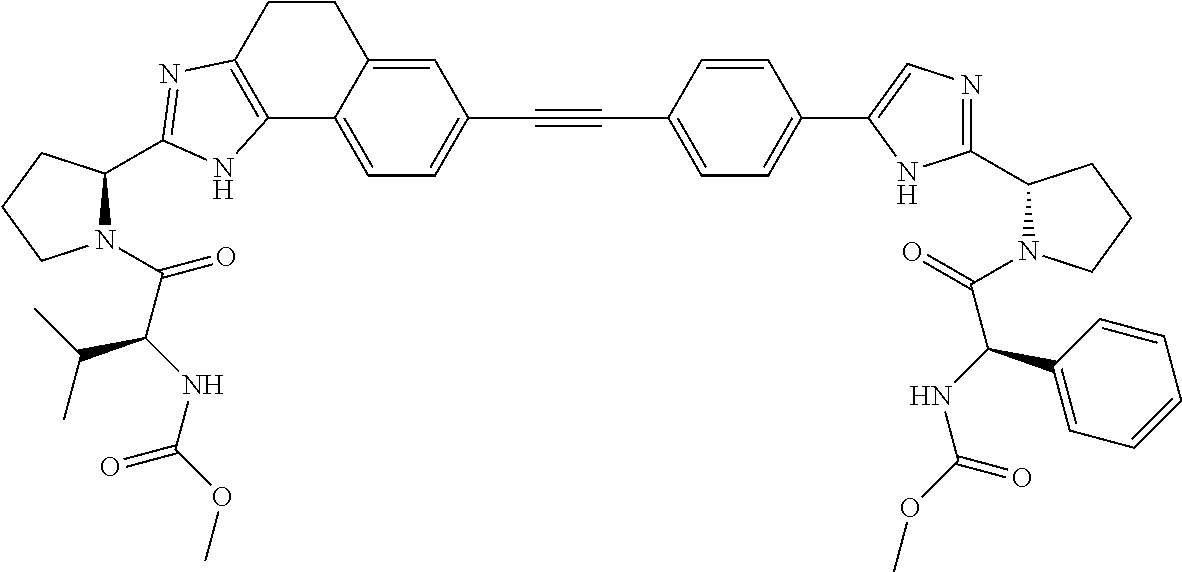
C1(C2=CC=C(C#CC3=CC=C4C(=C3)CCC3=C4NC(C4N(C(C(NC(OC)=O)C(C)C)=O)CCC4)=N3)C=C2)=CN=C(C2N(C(=O)C(NC(OC)=O)C3=CC=CC=C3)CCC2)N1
